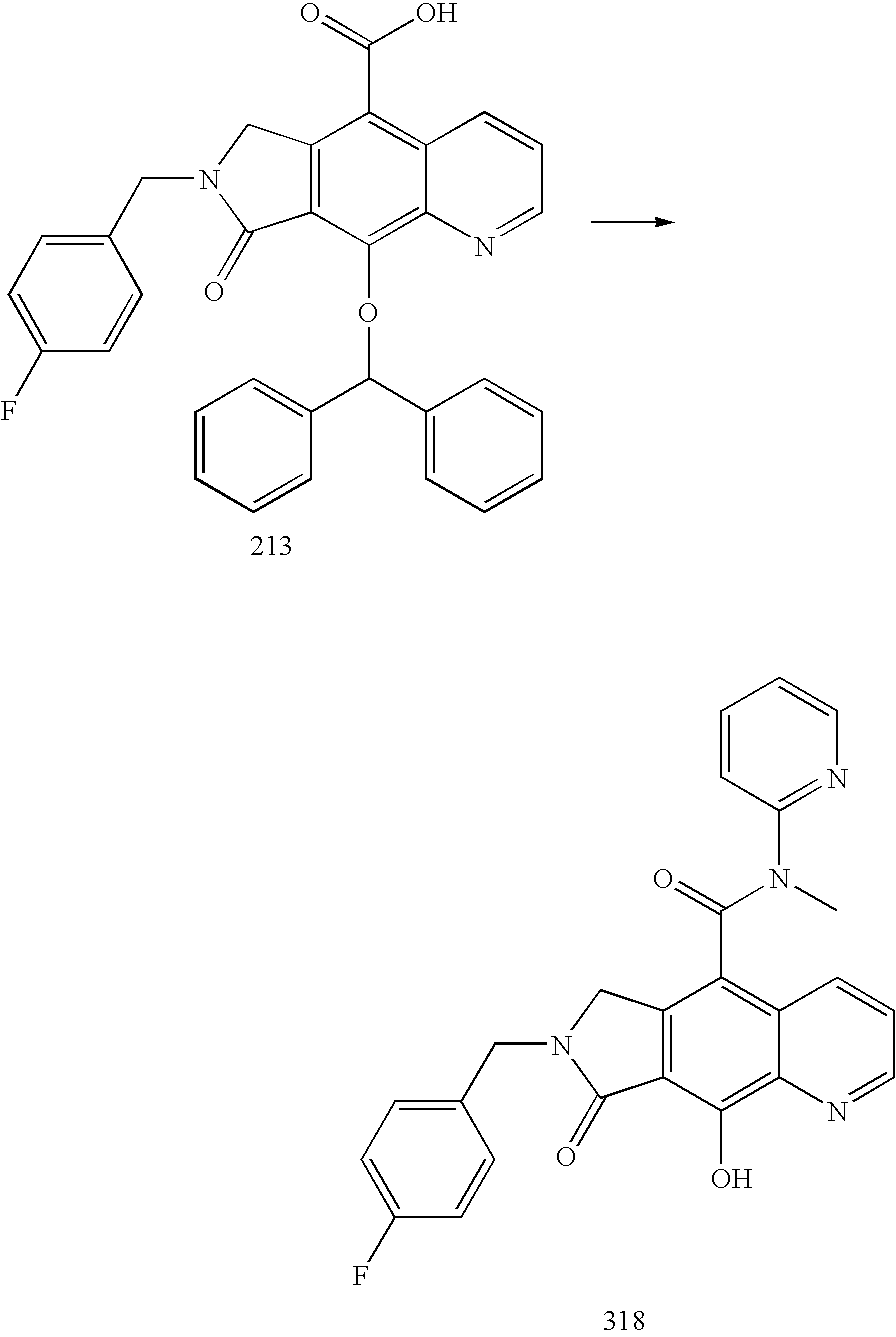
C12=C(C(OC(C3=CC=CC=C3)C3=CC=CC=C3)=C3C(=C1C(O)=O)C=CC=N3)C(=O)N(CC1=CC=C(F)C=C1)C2.C12=C(C(O)=C3C(=C1C(=O)N(C)C1=NC=CC=C1)C=CC=N3)C(=O)N(CC1=CC=C(F)C=C1)C2
